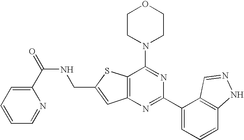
C1CN(C2=NC(C3=CC=CC4=C3C=NN4)=NC3=C2SC(CNC(=O)C2=CC=CC=N2)=C3)CCO1
